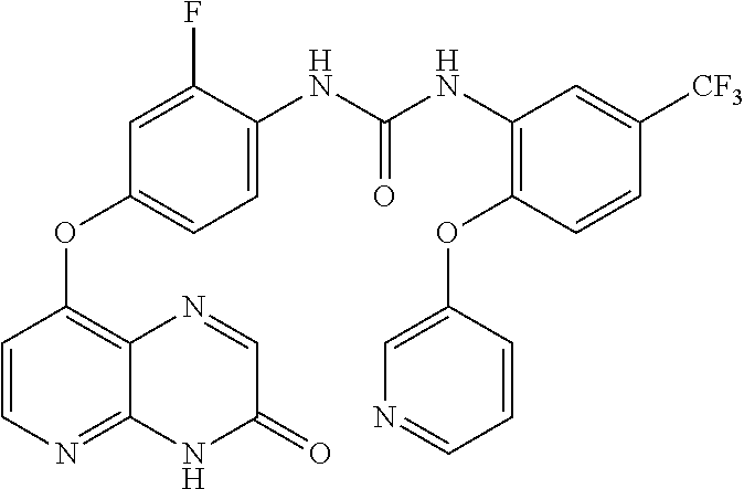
C1=CN=C2C(=C1OC1=CC=C(NC(NC3=C(OC4=CN=CC=C4)C=CC([CF3])=C3)=O)C(F)=C1)N=CC(=O)N2
